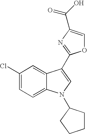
C1(Cl)=CC=C2C(=C1)C(C1=NC(C(O)=O)=CO1)=CN2C1CCCC1
